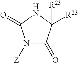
N1([Z])C(=O)C([R23])([R23])NC1=O
